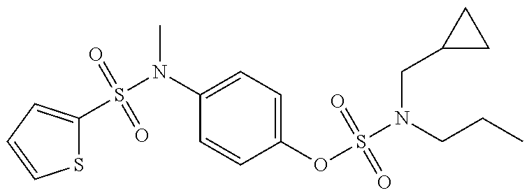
S1C(S(N(C)C2=CC=C(OS(=O)(=O)N(CC3CC3)CCC)C=C2)(=O)=O)=CC=C1
